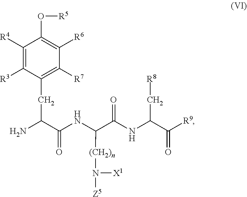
C1([R4])=C([R3])C(CC(N)C(NC(C(NC(C([R9])=O)C[R8])=O)[(CH2)n]N([Z5])[X1])=O)=C([R7])C([R6])=C1O[R5]
